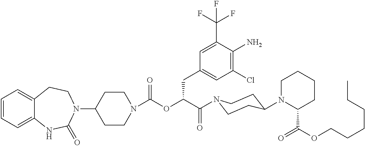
C1=CC=C2C(=C1)CCN(C1CCN(C(OC(C(=O)N3CCC(N4C(C(OCCCCCC)=O)CCCC4)CC3)CC3=CC(Cl)=C(N)C(C(F)(F)F)=C3)=O)CC1)C(=O)N2
